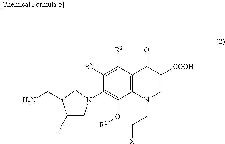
C1(F)CN(C2=C(O[R1])C3=C(C([R2])=C2[R3])C(=O)C([COOH])=CN3CC[X])CC1CN
